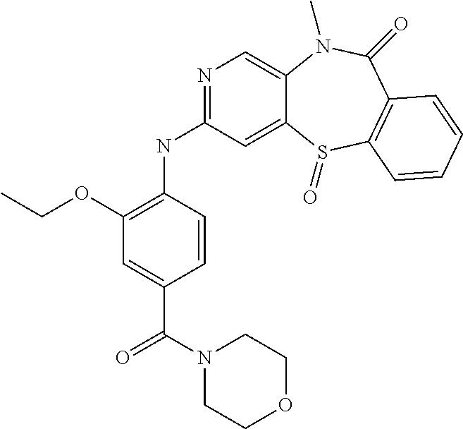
N(C1=NC=C2C(=C1)S(=O)C1=C(C(=O)N2C)C=CC=C1)C1=C(OCC)C=C(C(N2CCOCC2)=O)C=C1
